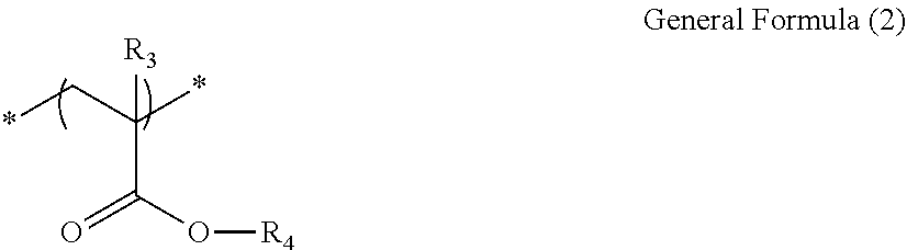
*CC(*)([R3])C(O[R4])=O
